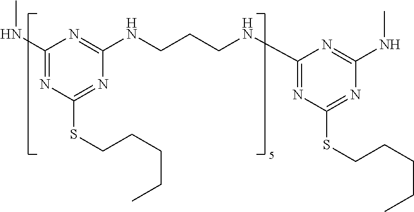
C1(NC)=NC(SCCCCC)=NC(NCCCNC2=NC(SCCCCC)=NC(NC)=N2)=N1
